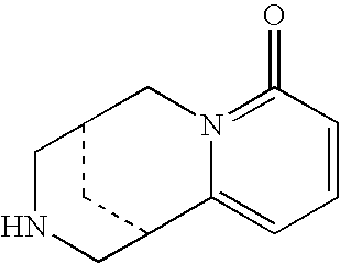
C12=CC=CC(=O)=N1CC1CC2CNC1
